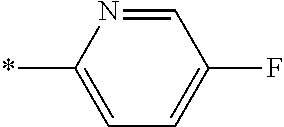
C1=NC(*)=CC=C1F
